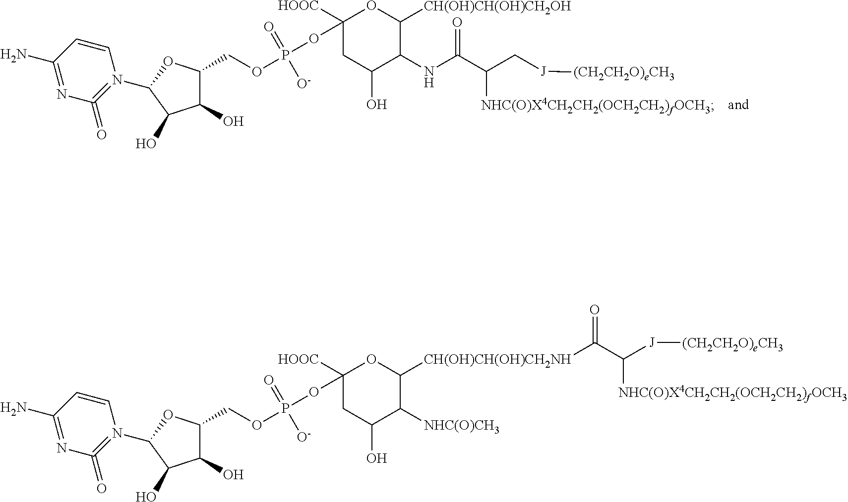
C1([HOOC])(OP(=O)([O-])OCC2C(O)C(O)C(N3=C(=O)N=C(N)C=C3)O2)CC(O)C(NC(=O)C(C[J][(CH2CH2O)eCH3])[NHC(O)X4CH2CH2(OCH2CH2)fOCH3])C([CH(OH)CH(OH)CH2OH])O1.C1([HOOC])(OP(=O)([O-])OCC2C(O)C(O)C(N3=C(=O)N=C(N)C=C3)O2)CC(O)C([NHC(O)CH3])C([CH(OH)CH(OH)CH2NH]C(=O)C([J][(CH2CH2O)eCH3])[NHC(O)X4CH2CH2(OCH2CH2)fOCH3])O1
